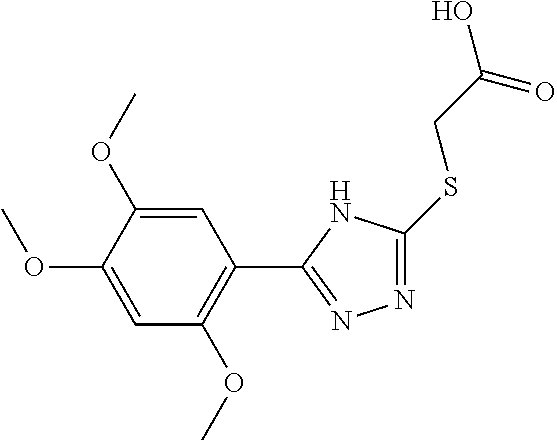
N1=C(SCC(O)=O)NC(C2=C(OC)C=C(OC)C(OC)=C2)=N1
